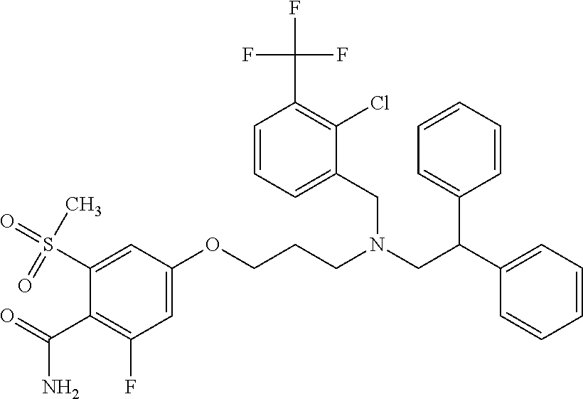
C1=CC=CC(C(C2=CC=CC=C2)CN(CC2=CC=CC(C(F)(F)F)=C2Cl)CCCOC2=CC(F)=C(C(=O)N)C(S(=O)(C)=O)=C2)=C1
